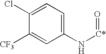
C1(Cl)=CC=C(N[C*]=O)C=C1[CF3]
